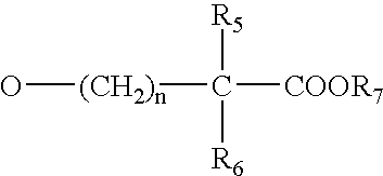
O[(CH2)n]C([R5])([R6])[COOR7]
